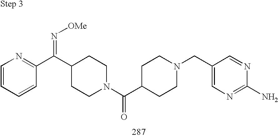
C1=CC=CC(C(C2CCN(C(C3CCN(CC4=CN=C(N)N=C4)CC3)=O)CC2)=N[OMe])=N1
